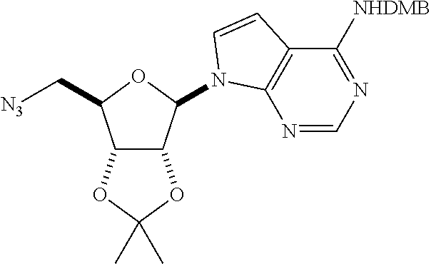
C12C(C(N3C4=C(C([NHDMB])=NC=N4)C=C3)OC1C[N3])OC(C)(C)O2
